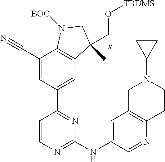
C1=CN=C(NC2=CC3=C(N=C2)CCN(C2CC2)C3)N=C1C1=CC2=C(C(C#N)=C1)N([BOC])CC2(C)CO[TBDMS].[R]
